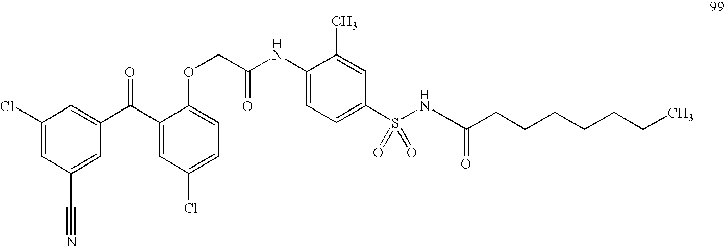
C1(Cl)=CC(C#N)=CC(C(C2=CC(Cl)=CC=C2OCC(NC2=CC=C(S(NC(=O)CCCCCCC)(=O)=O)C=C2C)=O)=O)=C1
